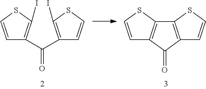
C1=CSC(I)=C1C(C1=C(I)SC=C1)=O.C1=CSC2=C1C(=O)C1=C2SC=C1
